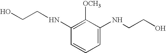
C1=C(NCCO)C([OCH3])=C(NCCO)C=C1
